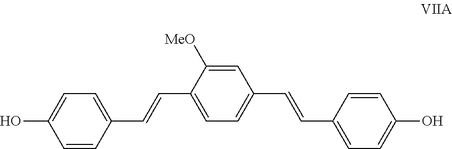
C1=CC(C=CC2=CC=C(C=CC3=CC=C(O)C=C3)C=C2[MeO])=CC=C1O
